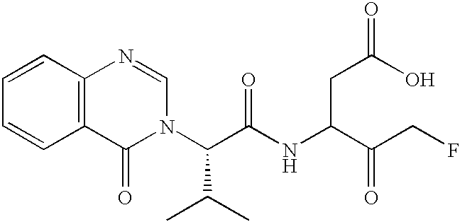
C1=CC2=C(C=C1)C(=O)N(C(C(NC(C(CF)=O)CC(=O)O)=O)C(C)C)C=N2
